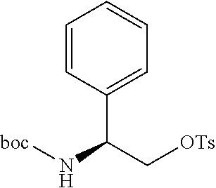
C1=CC(C(C[OTs])N[boc])=CC=C1
